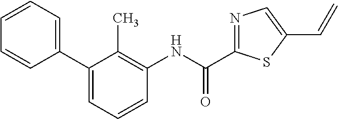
C1(C2=CC=CC=C2)=CC=CC(NC(C2=NC=C(C=C)S2)=O)=C1C
